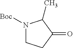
N1([Boc])CCC(=O)C1C
